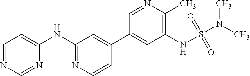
C1(NC2=NC=CC(C3=CC(NS(N(C)C)(=O)=O)=C(C)N=C3)=C2)=CC=NC=N1
